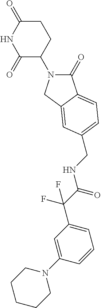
C1(=O)N(C2CCC(=O)NC2=O)CC2=CC(CNC(C(C3=CC=CC(N4CCCCC4)=C3)(F)F)=O)=CC=C12
